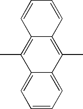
C12=C(C)C3=CC=CC=C3C(C)=C1C=CC=C2
